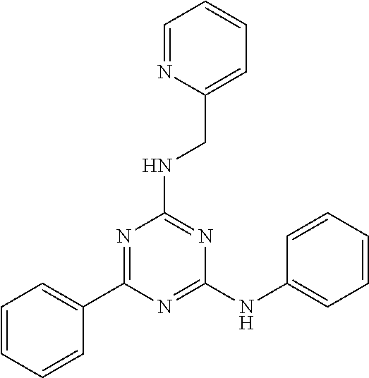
C1(C2=NC(NCC3=CC=CC=N3)=NC(NC3=CC=CC=C3)=N2)=CC=CC=C1
